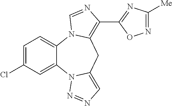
C1=C(Cl)C=C2C(=C1)N1C(=C(C3=NC([Me])=NO3)N=C1)CC1=CN=NN21
